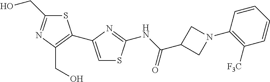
S1C(CO)=NC(CO)=C1C1=CSC(NC(=O)C2CN(C3=C([CF3])C=CC=C3)C2)=N1
